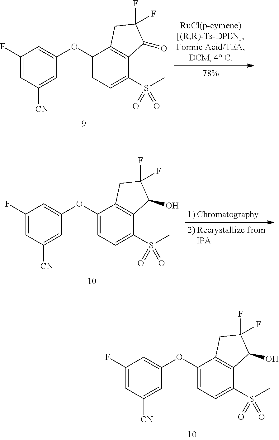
C1(S(C)(=O)=O)=CC=C(OC2=CC(F)=CC([CN])=C2)C2=C1C(O)C(F)(F)C2.C1(S(C)(=O)=O)=CC=C(OC2=CC(F)=CC([CN])=C2)C2=C1C(=O)C(F)(F)C2.C1(S(C)(=O)=O)=CC=C(OC2=CC(F)=CC([CN])=C2)C2=C1C(O)C(F)(F)C2
